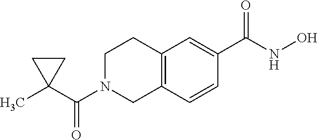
C(N1CC2=C(CC1)C=C(C(NO)=O)C=C2)(=O)C1(C)CC1
